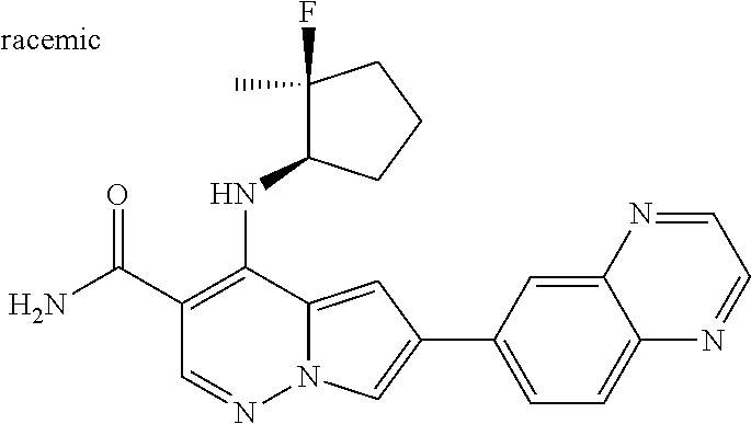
O=C(C1=C(NC2C(F)(C)CCC2)C2=CC(C3=CC=C4C(=C3)N=CC=N4)=CN2N=C1)N
